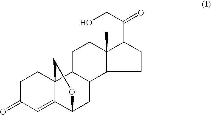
C1C(=O)C=C2C3(C1)C1C(CC2OC3)C2C(C)(CC1)C(C(CO)=O)CC2
